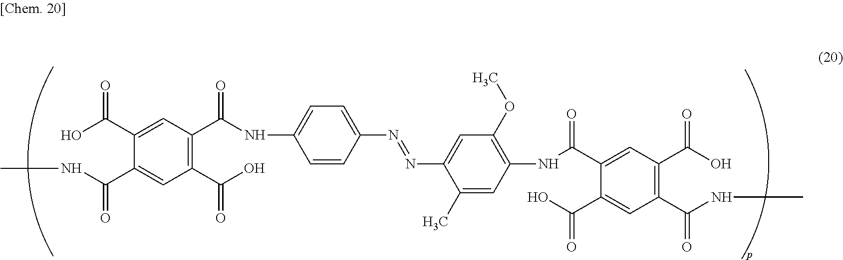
C1(C(O)=O)=C(C(NC2=CC=C(N=NC3=CC(OC)=C(NC(C4=CC(C(O)=O)=C(C(NC)=O)C=C4C(O)=O)=O)C=C3C)C=C2)=O)C=C(C(O)=O)C(C(NC)=O)=C1
